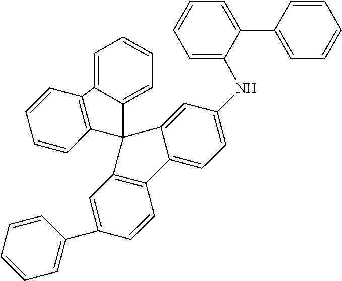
C1=CC(C2=CC=CC=C2NC2=CC=C3C(=C2)C2(C4=CC=CC=C4C4=C2C=CC=C4)C2=C3C=CC(C3=CC=CC=C3)=C2)=CC=C1
